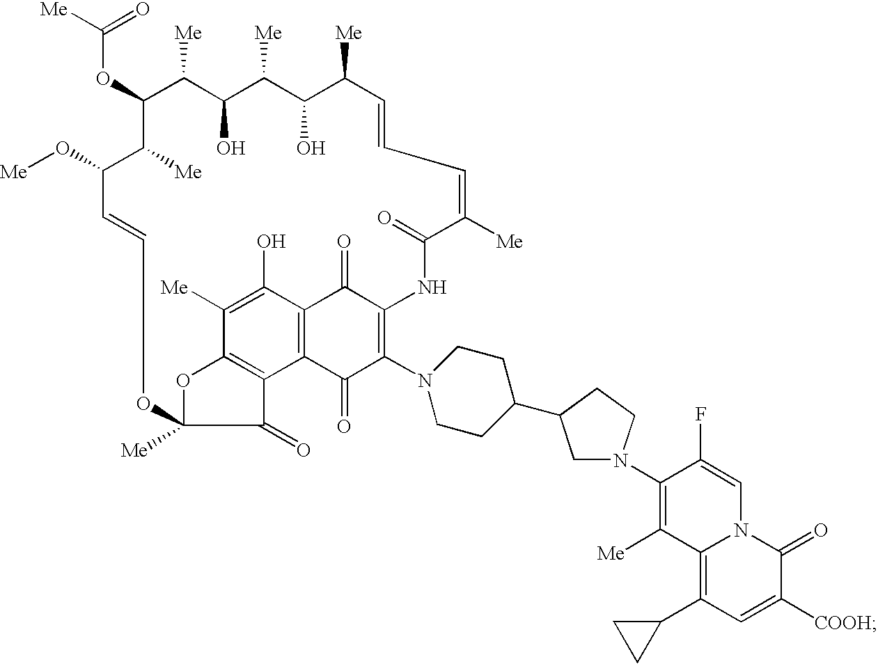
C(OC1C([Me])C(O)C([Me])C(O)C([Me])C=CC=C([Me])C(=O)NC2=C(N3CCC(C4CN(C5=C([Me])C6=C(C7CC7)C=C([COOH])C(=O)N6C=C5F)CC4)CC3)C(=O)C3=C(C2=O)C(O)=C([Me])C2=C3C(=O)C([Me])(O2)OC=CC(O[Me])C1[Me])([Me])=O
